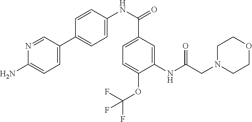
C1(NC(CN2CCOCC2)=O)=CC(C(NC2=CC=C(C3=CC=C(N)N=C3)C=C2)=O)=CC=C1OC(F)(F)F
